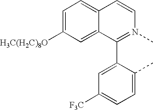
C1=C([H3C(H2C)8O])C=C2C(=C1)C=CN(C)=C2C1=CC([F3C])=CC=C1C
